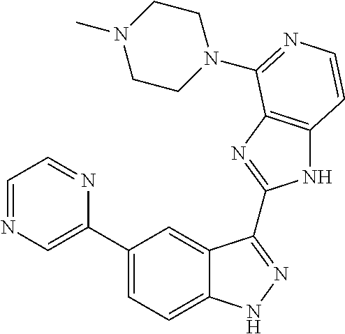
C1(C2=CN=CC=N2)=CC=C2C(=C1)C(C1=NC3=C(N1)C=CN=C3N1CCN(C)CC1)=NN2
